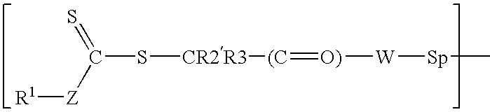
C(S[CR2R3][(C]=[O)][W][Sp]C)(=S)[Z][R1]
